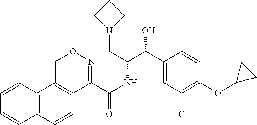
C12=C(C=CC3=C1CON=C3C(NC(C(C1=CC(Cl)=C(OC3CC3)C=C1)O)CN1CCC1)=O)C=CC=C2
